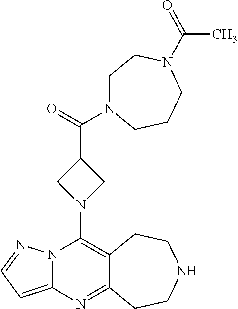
C12=C(N3CC(C(=O)N4CCN(C(C)=O)CCC4)C3)N3C(=CC=N3)N=C1CCNCC2
